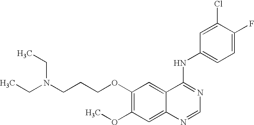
C(COC1=C(OC)C=C2C(=C1)C(NC1=CC=C(F)C(Cl)=C1)=NC=N2)CN(CC)CC
